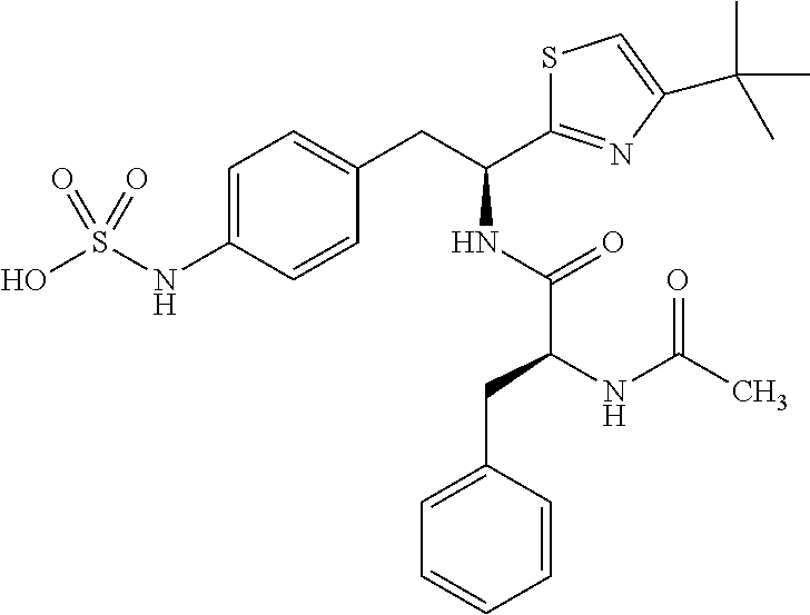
OS(NC1=CC=C(CC(NC(C(CC2=CC=CC=C2)NC(C)=O)=O)C2=NC(C(C)(C)C)=CS2)C=C1)(=O)=O
